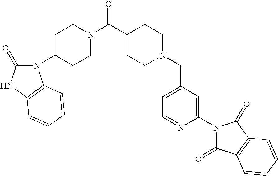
N1(C2CCN(C(C3CCN(CC4=CC=NC(N5C(=O)C6=C(C5=O)C=CC=C6)=C4)CC3)=O)CC2)C(=O)NC2=C1C=CC=C2
